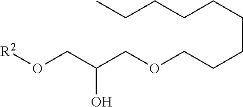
[R2]OCC(COCCCCCCCCC)O
